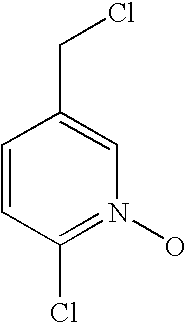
C1=CC(Cl)=N(O)C=C1CCl
